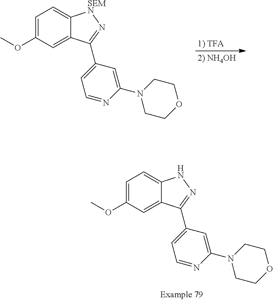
[1) TFA].[2) NH4OH].C1=C(OC)C=C2C(=C1)[SEMN]N=C2C1=CC=NC(N2CCOCC2)=C1.C1=C(OC)C=C2C(=C1)NN=C2C1=CC=NC(N2CCOCC2)=C1
